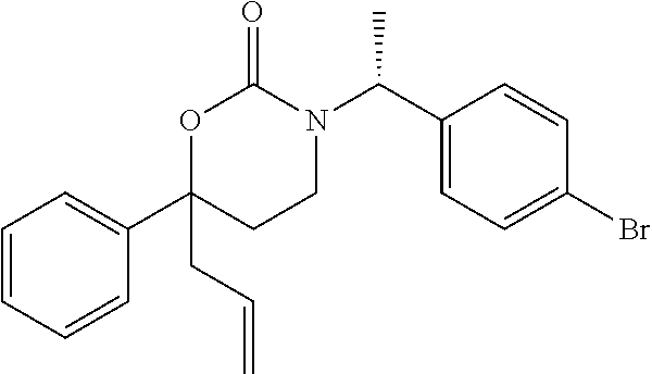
C1=CC=CC(C2(CC=C)CCN(C(C3=CC=C(Br)C=C3)C)C(=O)O2)=C1
